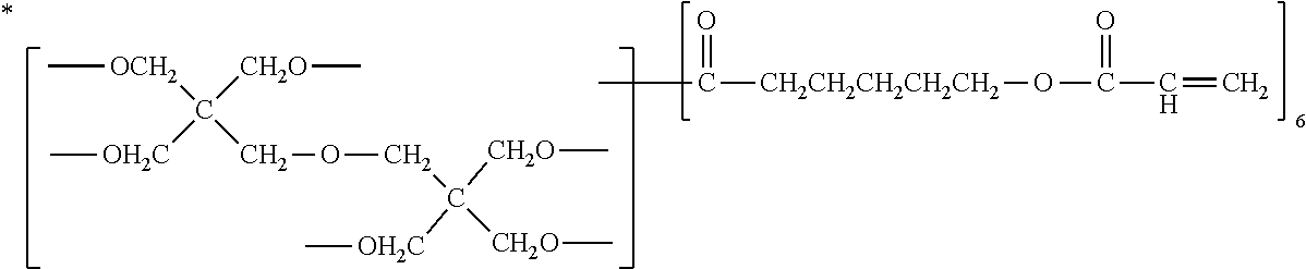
[OCH2](C(COCC([CH2O]C)([CH2O]C)[OH2C]C)([CH2O]C)[OH2C]C)C.CC([CH2CH2CH2CH2CH2]OC(C=C)=O)=O.*
